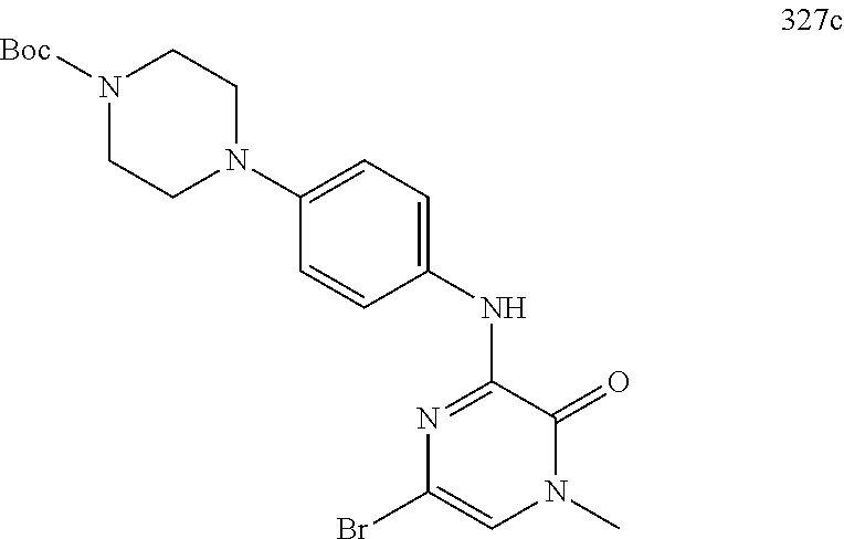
BrC1=CN(C)C(=O)C(NC2=CC=C(N3CCN([Boc])CC3)C=C2)=N1
